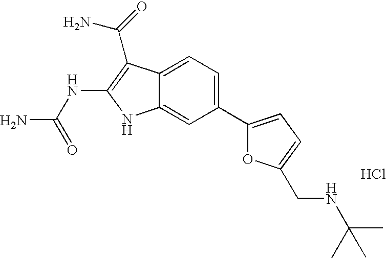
C1(C2=CC=C(CNC(C)(C)C)O2)=CC=C2C(=C1)NC(NC(N)=O)=C2C(=O)N.Cl
